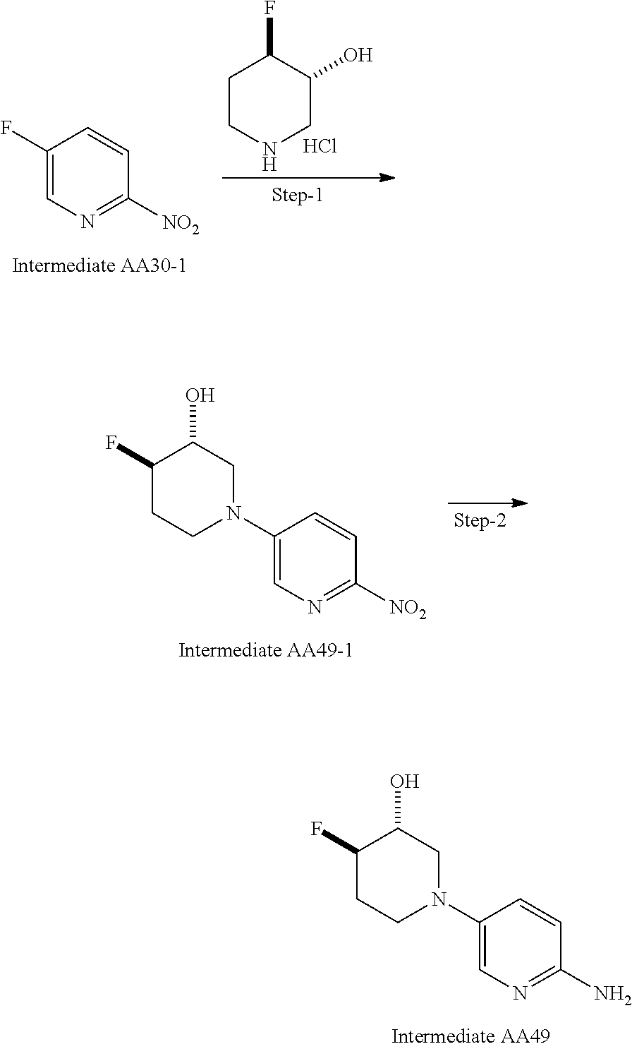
C1CNCC(O)C1F.Cl.C1([NO2])=NC=C(F)C=C1.C1(N2CC(O)C(F)CC2)=CN=C([NO2])C=C1.C1(N2CC(O)C(F)CC2)=CN=C(N)C=C1
